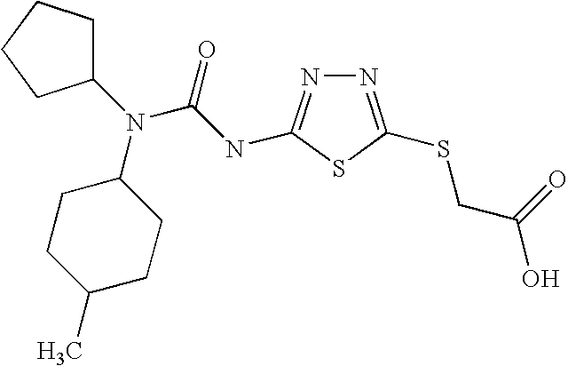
N1=C(SCC(O)=O)SC(NC(N(C2CCC(C)CC2)C2CCCC2)=O)=N1
